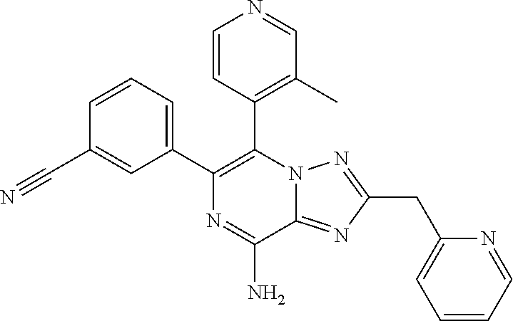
C1=CC=C(C2=C(C3=C(C)C=NC=C3)N3C(=NC(CC4=CC=CC=N4)=N3)C(N)=N2)C=C1C#N
